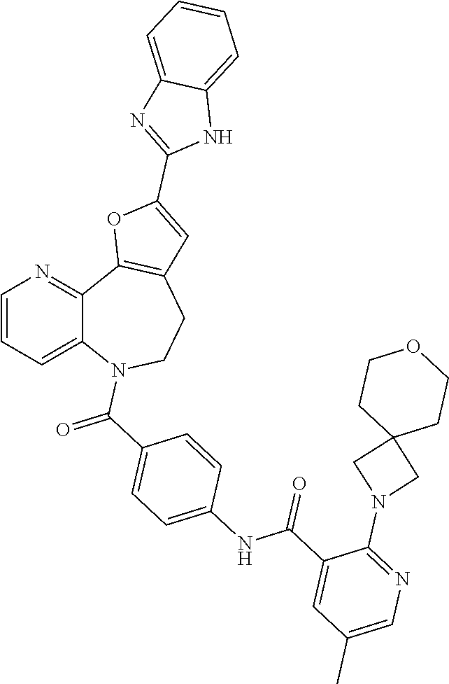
C1=CC=C2C(=N1)C1=C(CCN2C(C2=CC=C(NC(C3=CC(C)=CN=C3N3CC4(C3)CCOCC4)=O)C=C2)=O)C=C(C2=NC3=CC=CC=C3N2)O1
